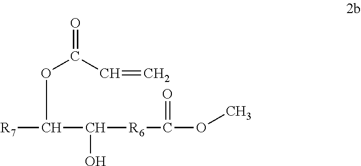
[R7]C(OC(C=C)=O)C(O)[R6]C(OC)=O
